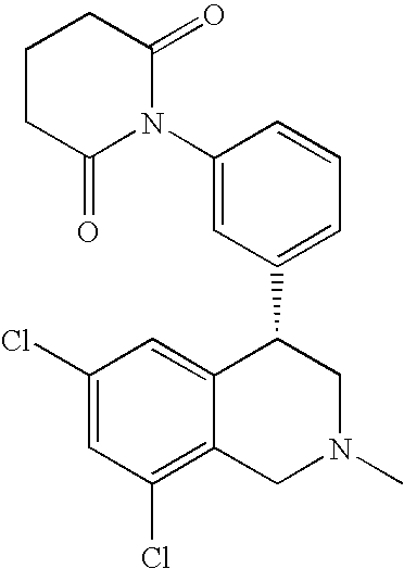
C1(Cl)=CC(Cl)=C2C(=C1)C(C1=CC=CC(N3C(=O)CCCC3=O)=C1)CN(C)C2
